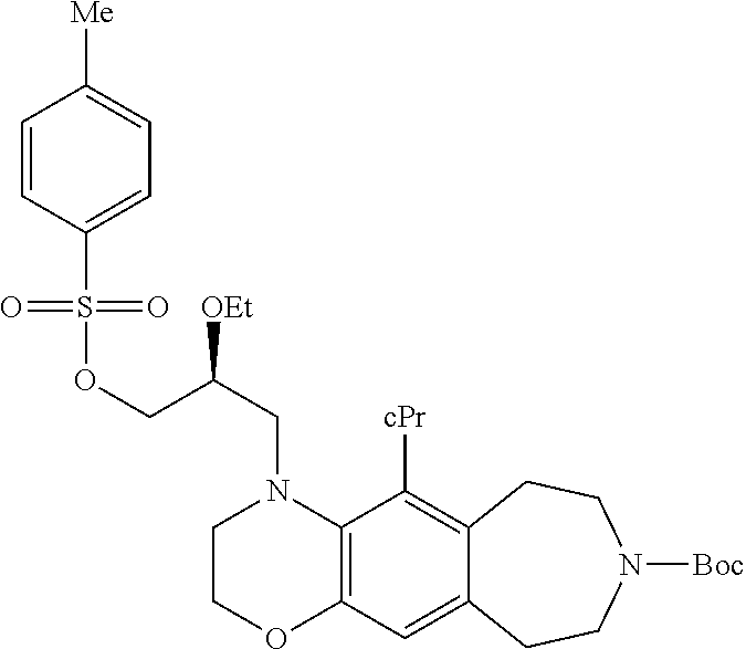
C1COC2=C(N1CC(COS(=O)(=O)C1=CC=C([Me])C=C1)[OEt])C([cPr])=C1C(=C2)CCN([Boc])CC1
